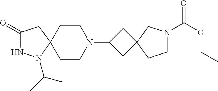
C1(=O)NN(C(C)C)C2(C1)CCN(C1CC3(C1)CN(C(OCC)=O)CC3)CC2
